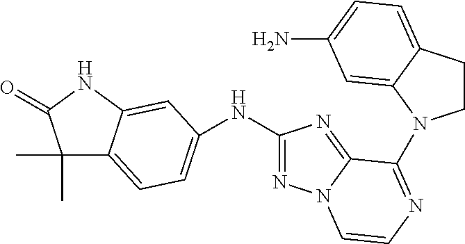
C1(C)(C)C2=CC=C(NC3=NN4C(=N3)C(N3CCC5=CC=C(N)C=C53)=NC=C4)C=C2NC1=O
